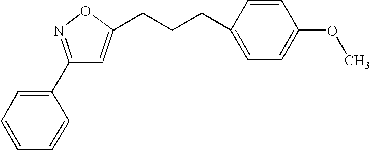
C1(C2=CC=CC=C2)=NOC(CCCC2=CC=C(OC)C=C2)=C1
